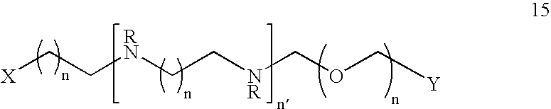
[X]CC[RN]CC[NR]COC[Y]
